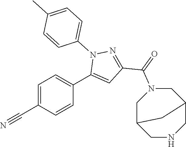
C1=C(C#N)C=CC(C2=CC(C(=O)N3CC4CNCC(C3)C4)=NN2C2=CC=C(C)C=C2)=C1
